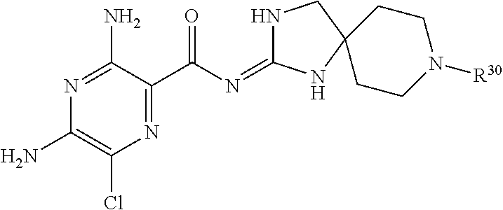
N1=C(N)C(C(N=C2NCC3(N2)CCN([R30])CC3)=O)=NC(Cl)=C1N
